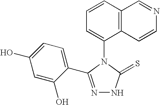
N1=C(C2=CC=C(O)C=C2O)N(C2=CC=CC3=C2C=CN=C3)C(=S)N1
